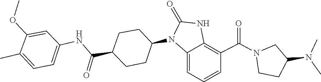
CN(C1CCN(C(C2=C3NC(=O)N(C4CCC(C(NC5=CC=C(C)C(OC)=C5)=O)CC4)C3=CC=C2)=O)C1)C
